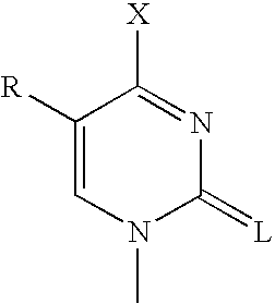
C1([R])=CN(C)C(=[L])N=C1[X]
